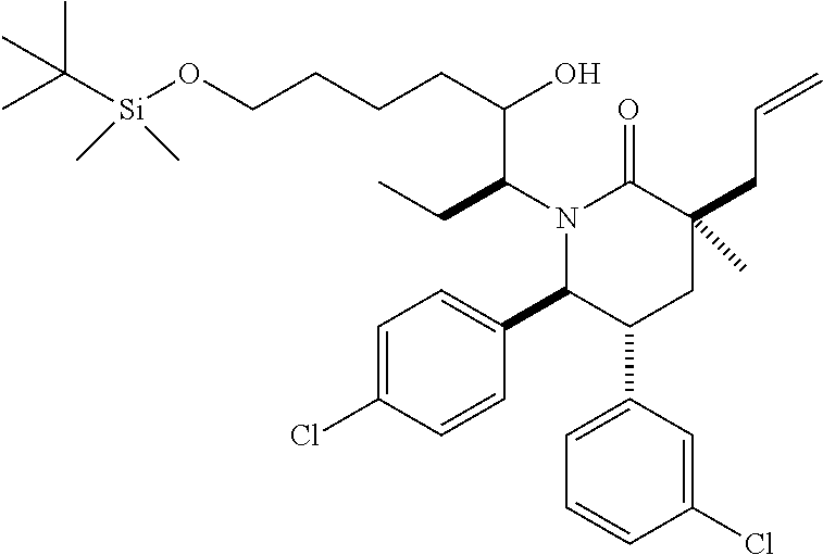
N1(C(CC)C(O)CCCCO[Si](C(C)(C)C)(C)C)C(C2=CC=C(Cl)C=C2)C(C2=CC=CC(Cl)=C2)CC(CC=C)(C)C1=O
